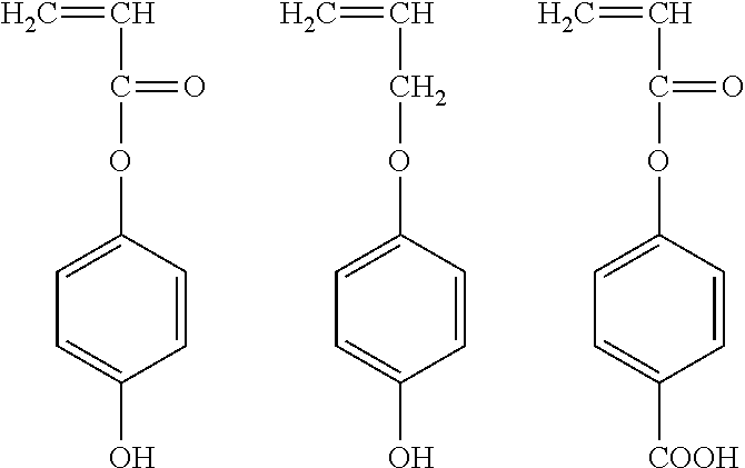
C1=C(OC(=O)C=C)C=CC(O)=C1.C1=C(OCC=C)C=CC(O)=C1.C1=C(OC(=O)C=C)C=CC([COOH])=C1
